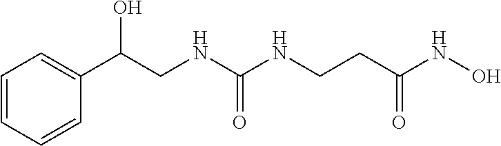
C1=CC=CC(C(CNC(NCCC(NO)=O)=O)O)=C1
